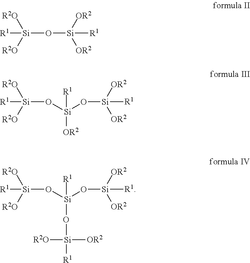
[R1][Si](O[Si]([OR2])([OR2])[R1])([R2O])[R2O].[R1][Si](O[Si](O[Si]([OR2])([OR2])[R1])([R1])[OR2])([R2O])[R2O].[R1][Si](O[Si](O[Si]([OR2])([OR2])[R1])([R1])O[Si]([R2O])([OR2])[R1])([R2O])[R2O]
